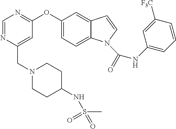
C1(OC2=NC=NC(CN3CCC(NS(C)(=O)=O)CC3)=C2)=CC=C2C(=C1)C=CN2C(NC1=CC=CC([F3C])=C1)=O
